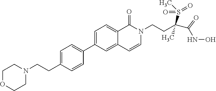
C1=C(CCN2CCOCC2)C=CC(C2=CC=C3C(=C2)C=CN(CCC(S(C)(=O)=O)(C)C(NO)=O)C3=O)=C1
